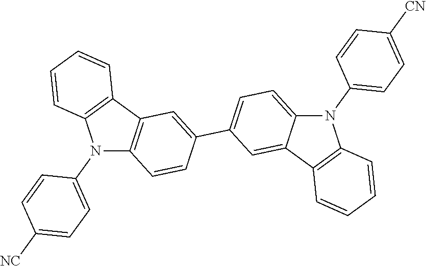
N1(C2=CC=C([NC])C=C2)C2=C(C3=C1C=CC=C3)C=C(C1=CC=C3N(C4=CC=C([CN])C=C4)C4=C(C3=C1)C=CC=C4)C=C2
